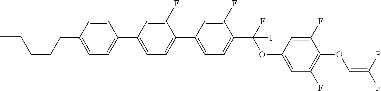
C1=C(C2=CC=C(C3=CC=C(CCCCC)C=C3)C=C2F)C=C(F)C(C(F)(OC2=CC(F)=C(OC=C(F)F)C(F)=C2)F)=C1
